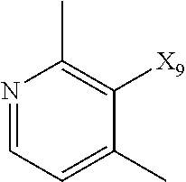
N1=CC=C(C)C([X9])=C1C
